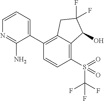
C1(C2=CC=CN=C2N)=C2C(=C(S(=O)(C(F)(F)F)=O)C=C1)C(O)C(F)(F)C2
